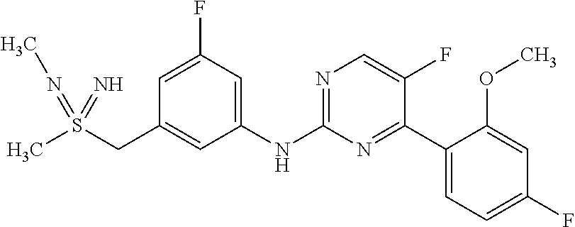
C1=C(F)C=C(NC2=NC=C(F)C(C3=CC=C(F)C=C3OC)=N2)C=C1CS(C)(=NC)=N
